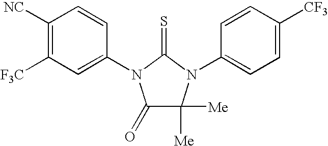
C1([NC])=C([F3C])C=C(N2C(=O)C([Me])([Me])N(C3=CC=C([CF3])C=C3)C2=S)C=C1
